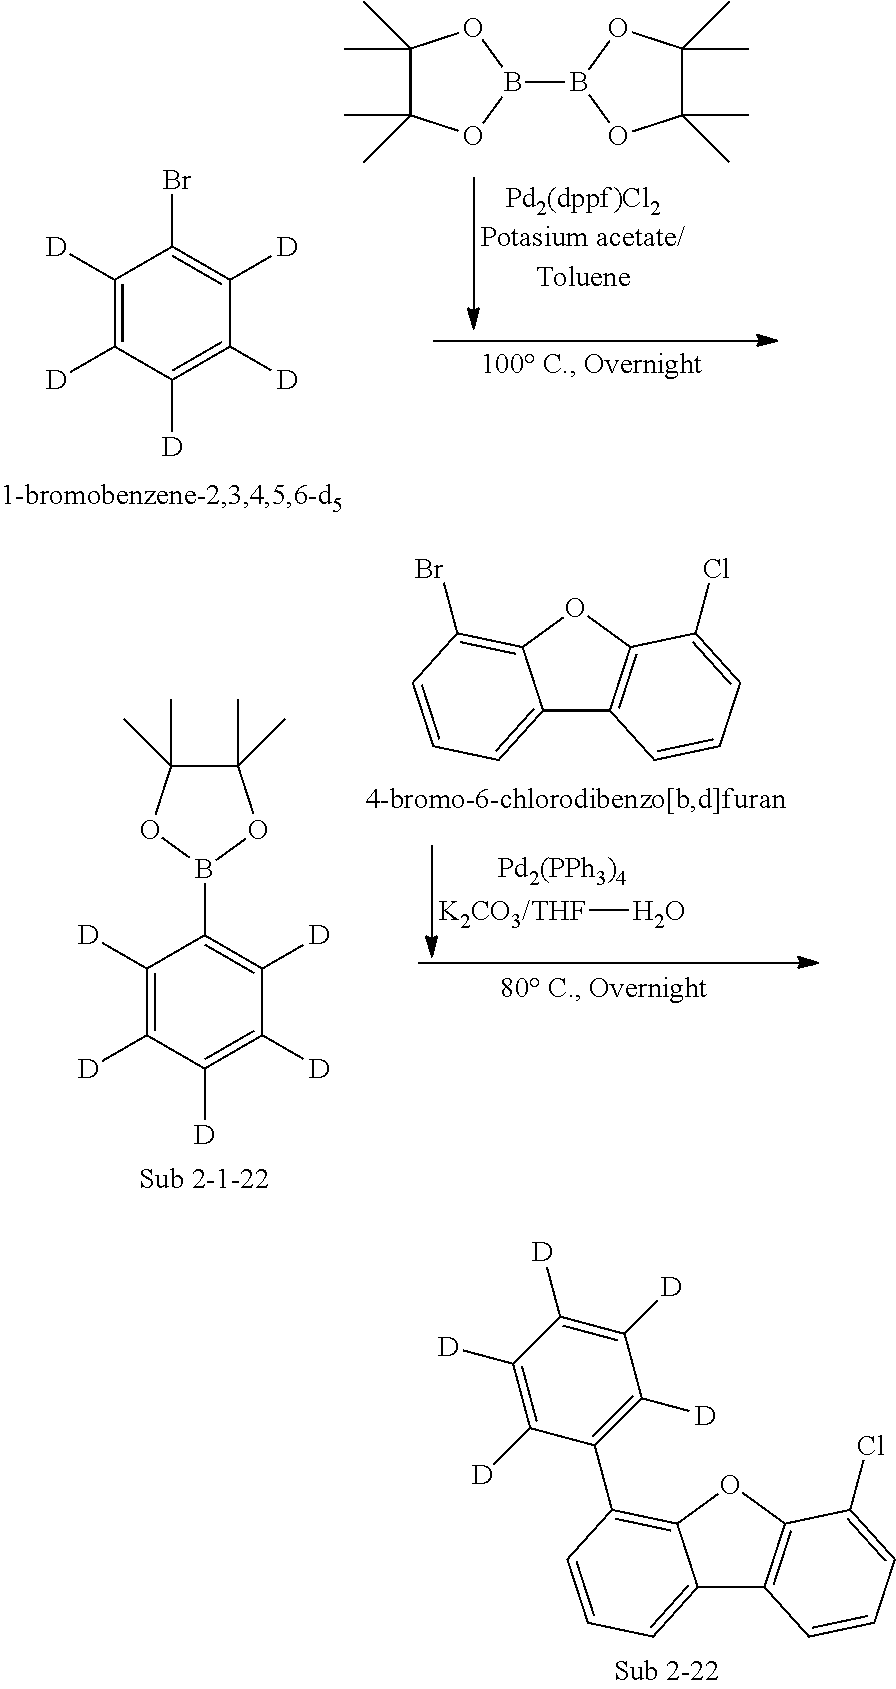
C1([D])=C([D])C([D])=C([D])C([D])=C1Br.C1(C)(C)C(C)(C)OB(B2OC(C)(C)C(C)(C)O2)O1.[Pd2(PPh3)4].[K2CO3/THF]O.C1([D])=C([D])C([D])=C([D])C([D])=C1B1OC(C)(C)C(C)(C)O1.C12=CC=CC(Br)=C1OC1=C2C=CC=C1Cl.C12=CC=CC(C3=C([D])C([D])=C([D])C([D])=C3[D])=C1OC1=C2C=CC=C1Cl
